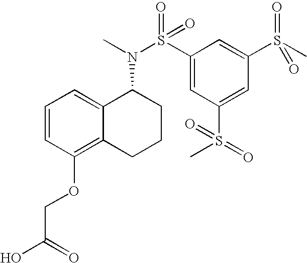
C1=CC(OCC(O)=O)=C2C(=C1)C(N(C)S(C1=CC(S(=O)(C)=O)=CC(S(C)(=O)=O)=C1)(=O)=O)CCC2
